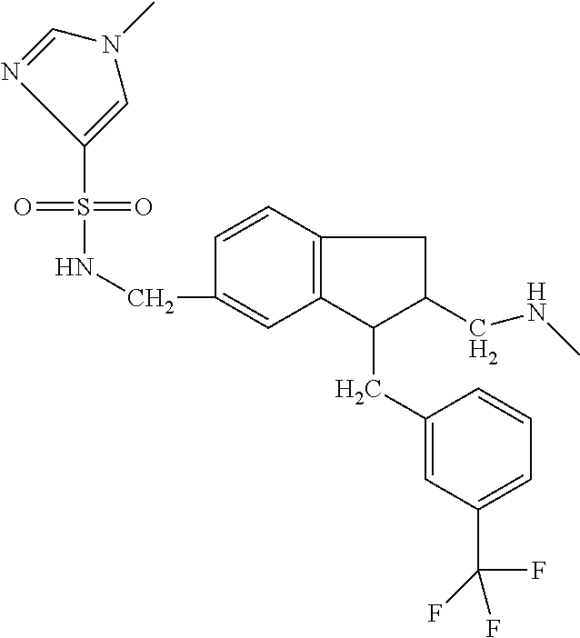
S(=O)(=O)(NCC1=CC2=C(C=C1)CC(CNC)C2CC1=CC(C(F)(F)F)=CC=C1)C1=CN(C)C=N1
